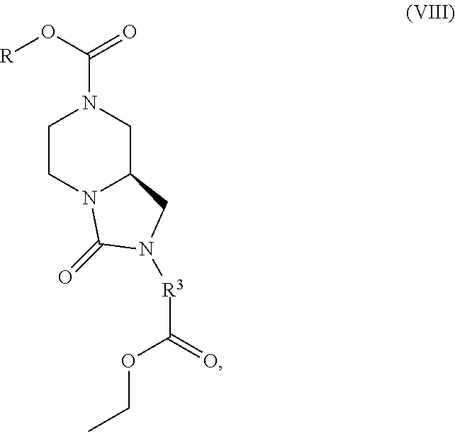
N1(C(=O)O[R])CCN2C(C1)CN([R3]C(OCC)=O)C2=O
